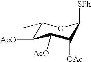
C1(C)C([AcO])C([AcO])C([OAc])C([SPh])O1
